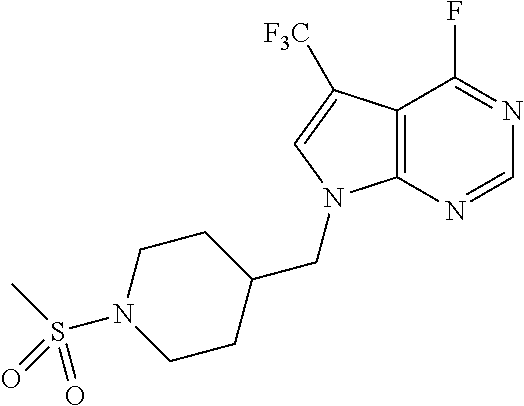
C12=C(N=CN=C1F)N(CC1CCN(S(C)(=O)=O)CC1)C=C2[F3C]
